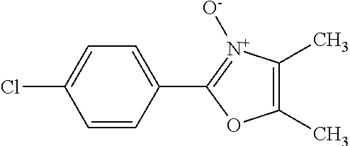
C1=CC(C2=[N+]([O-])C(C)=C(C)O2)=CC=C1Cl
